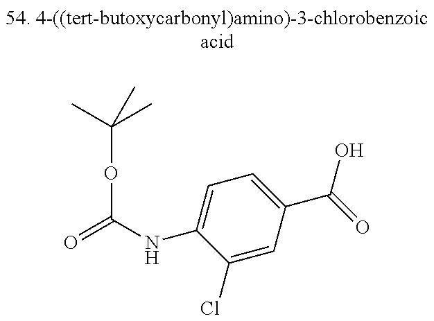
O=C(NC1=CC=C(C(=O)O)C=C1Cl)OC(C)(C)C
